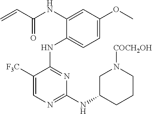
N(C1=CC(OC)=CC=C1NC1=NC(NC2CCCN([COCH2OH])C2)=NC=C1[F3C])C(C=C)=O
